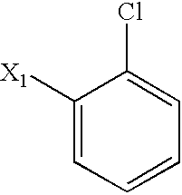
C1([X1])=CC=CC=C1Cl
